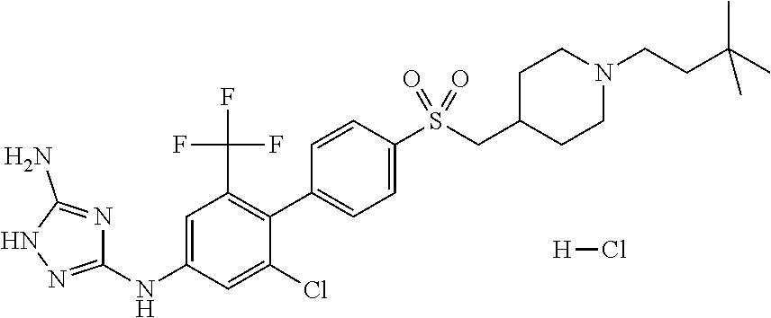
[H]Cl.C1=C(NC2=NNC(N)=N2)C=C(Cl)C(C2=CC=C(S(CC3CCN(CCC(C)(C)C)CC3)(=O)=O)C=C2)=C1C(F)(F)F
